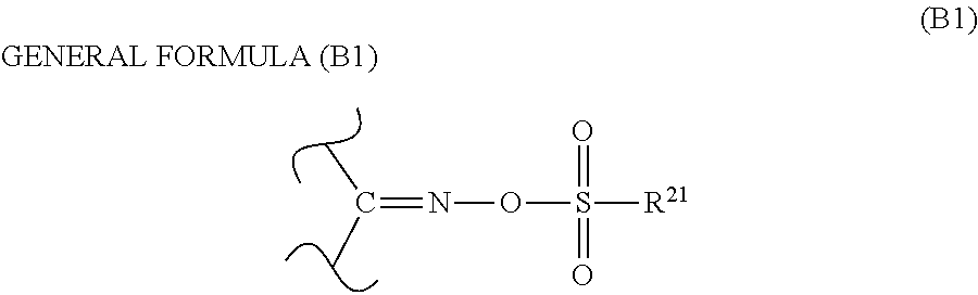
N(OS([R21])(=O)=O)=C(C)C
